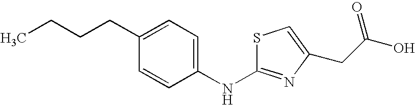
C1(CCCC)=CC=C(NC2=NC(CC(=O)O)=CS2)C=C1
